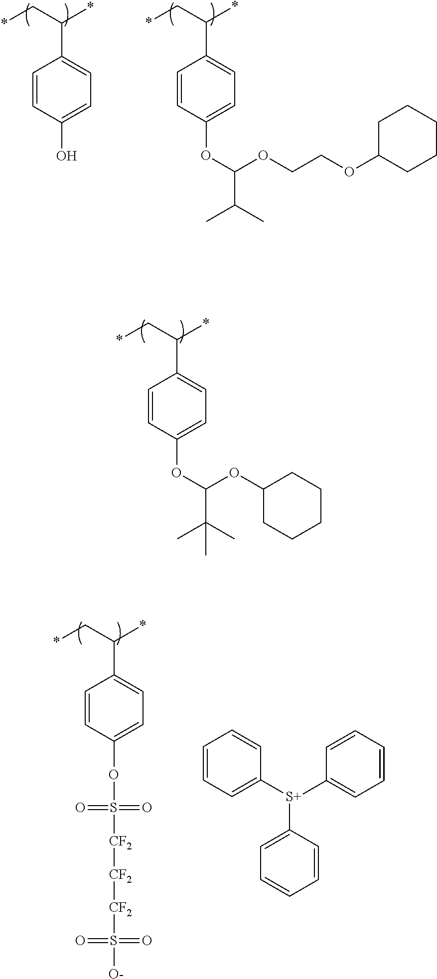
*CC(*)C1=CC=C(O)C=C1.*CC(*)C1=CC=C(OC(OCCOC2CCCCC2)C(C)C)C=C1.*CC(*)C1=CC=C(OC(OC2CCCCC2)C(C)(C)C)C=C1.*CC(*)C1=CC=C(OS([CF2][CF2][CF2]S(=O)(=O)[O-])(=O)=O)C=C1.C1=CC=C([S+](C2=CC=CC=C2)C2=CC=CC=C2)C=C1
